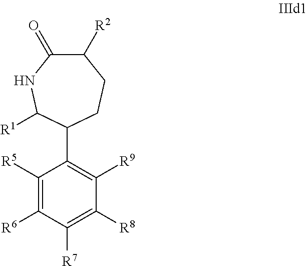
C1([R5])=C([R6])C([R7])=C([R8])C([R9])=C1C1CCC([R2])C(=O)NC1[R1]
